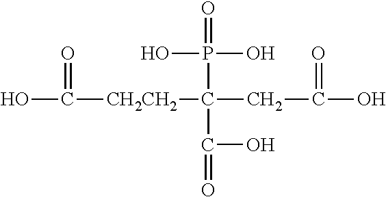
C([CH2CH2]C(P(=O)(O)O)(C(=O)O)CC(=O)O)(=O)O
